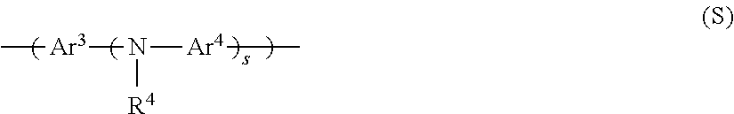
N([R4])([Ar4]C)[Ar3]C
